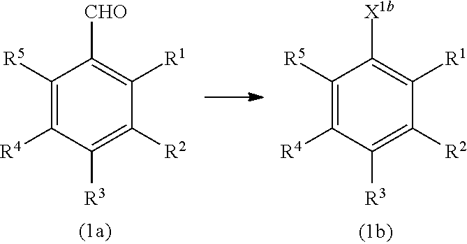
C1([R5])=C([R4])C([R3])=C([R2])C([R1])=C1[CHO].C1([R5])=C([R4])C([R3])=C([R2])C([R1])=C1[X1b]
